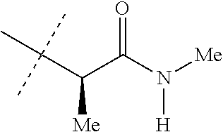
O=C(N([Me])[H])C(C(C)(C)C)[Me]
